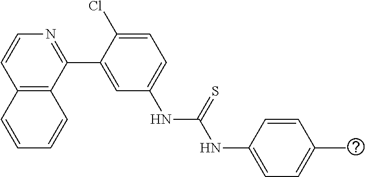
C12=C(C(C3=CC(NC(=S)NC4=CC=C(C)C=C4)=CC=C3Cl)=NC=C1)C=CC=C2
